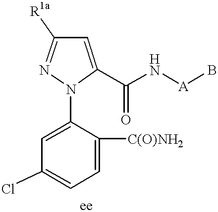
C1=C([C(O)NH2])C(N2C(C(N[A]B)=O)=CC([R1a])=N2)=CC(Cl)=C1
